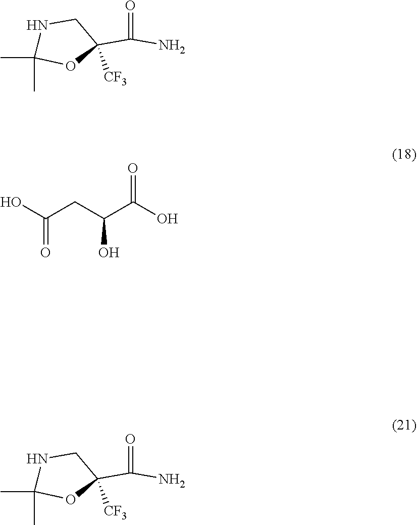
C(CC(C(O)=O)O)(O)=O.N1CC(C(N)=O)([CF3])OC1(C)C.N1CC(C(N)=O)([CF3])OC1(C)C
